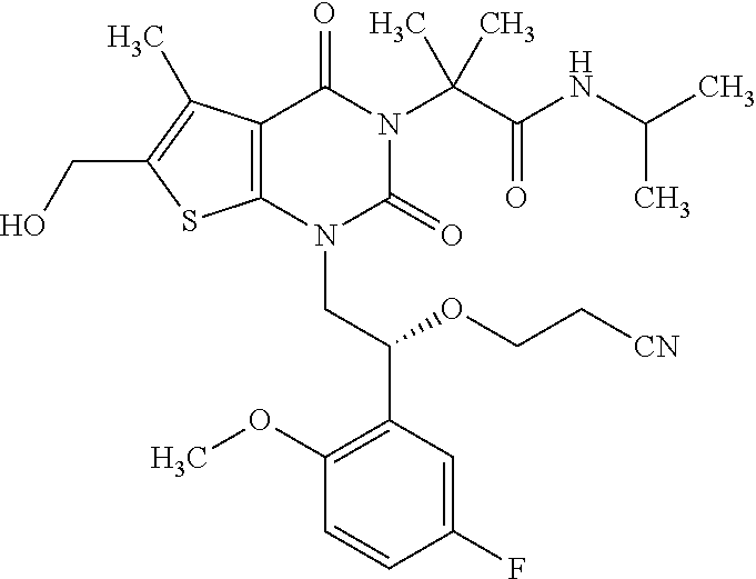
C12=C(C(C)=C(CO)S1)C(=O)N(C(C(=O)NC(C)C)(C)C)C(=O)N2CC(C1=C(OC)C=CC(F)=C1)OCC[CN]
